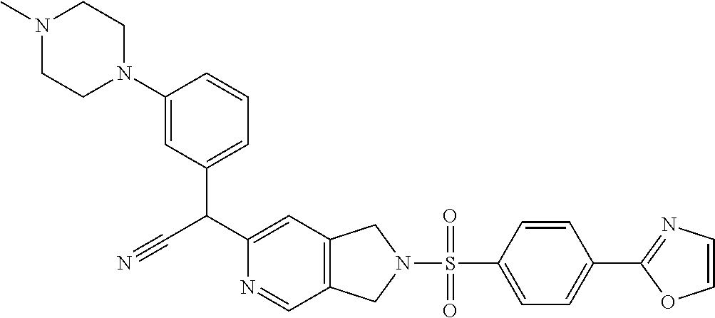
C1(C(C#N)C2=CC=CC(N3CCN(C)CC3)=C2)=CC2=C(C=N1)CN(S(=O)(C1=CC=C(C3=NC=CO3)C=C1)=O)C2
